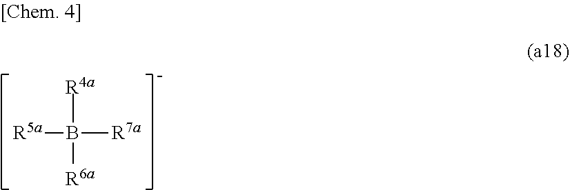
[R5a]B([R4a])([R6a])[R7a]
